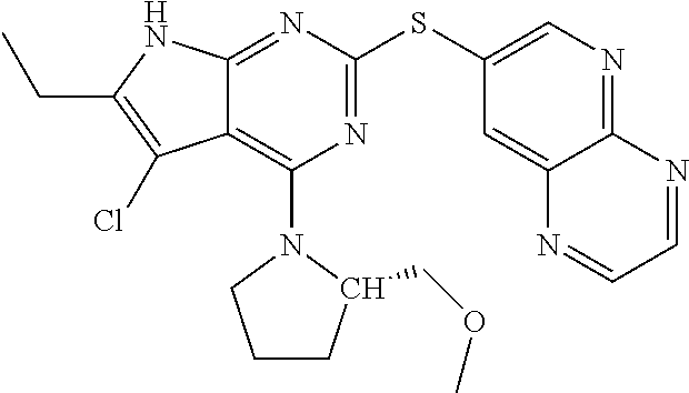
C(C1=C(Cl)C2=C(N3CCCC3COC)N=C(SC3=CN=C4C(=C3)N=CC=N4)N=C2N1)C
